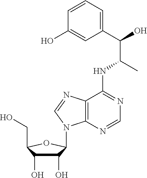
C(C)(NC1=NC=NC2=C1N=CN2C1C(O)C(O)C(CO)O1)C(O)C1=CC=CC(O)=C1
